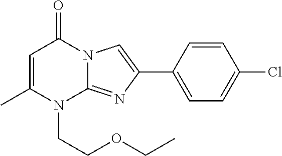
C1=C(C)N(CCOCC)C2=NC(C3=CC=C(Cl)C=C3)=CN2C1=O
